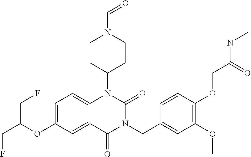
C1=C(OC(CF)CF)C=C2C(=C1)N(C1CCN(C=O)CC1)C(=O)N(CC1=CC(OC)=C(OCC(NC)=O)C=C1)C2=O
